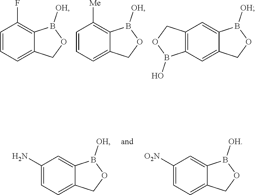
C1=CC=C2C(=C1F)B([OH])OC2.C1=CC=C2C(=C1[Me])B([OH])OC2.C12=C(C=C3C(=C1)B([OH])OC3)B(O)OC2.C1(N)=CC=C2C(=C1)B([OH])OC2.C1([O2N])=CC=C2C(=C1)B([OH])OC2
